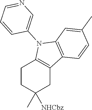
C1CC(C)([NHCbz])CC2=C1N(C1=CN=CC=C1)C1=C2C=CC(C)=C1
